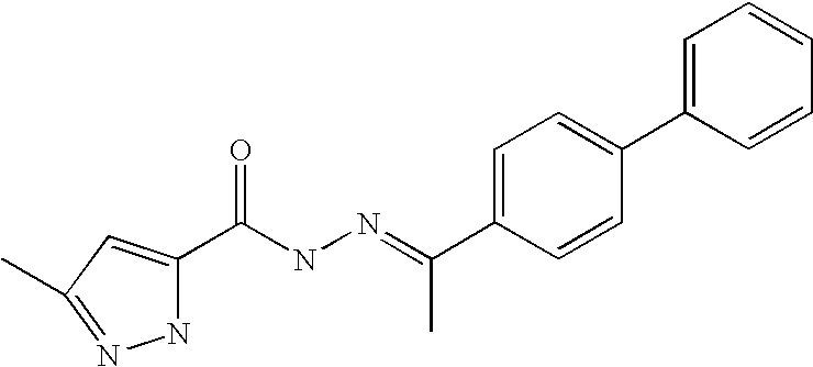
C1=C(C2=CC=C(C(=NNC(=O)C3=CC(C)=NN3)C)C=C2)C=CC=C1
